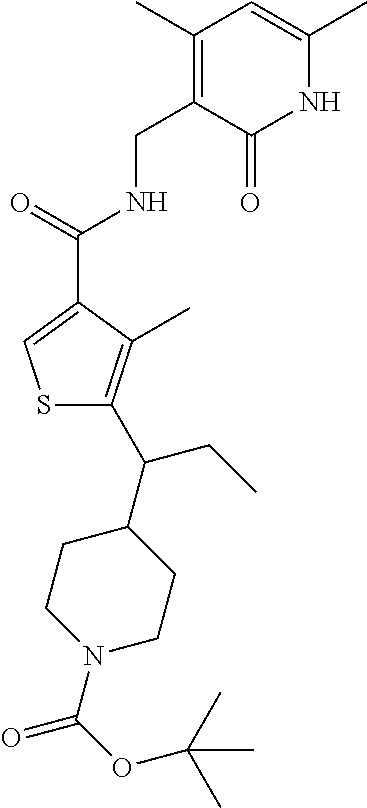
N1(C(=O)OC(C)(C)C)CCC(C(CC)C2=C(C)C(C(NCC3=C(C)C=C(C)NC3=O)=O)=CS2)CC1
